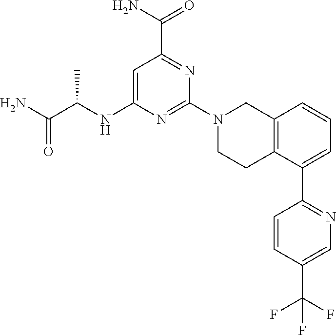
C1=C(NC(C(N)=O)C)N=C(N2CCC3=C(C2)C=CC=C3C2=NC=C(C(F)(F)F)C=C2)N=C1C(N)=O
